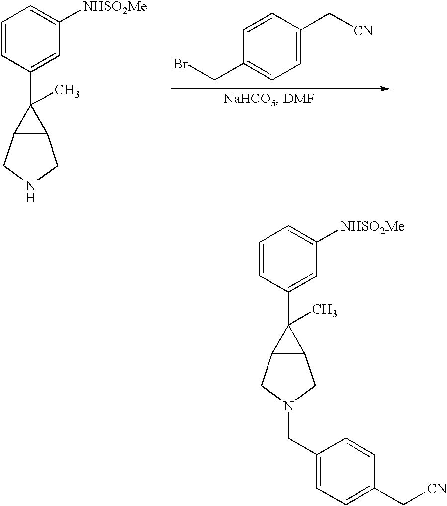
C1=CC(C2(C)C3C2CN(CC2=CC=C(C[CN])C=C2)C3)=CC([NHSO2Me])=C1.[H].C1=CC(C2(C)C3C2CNC3)=CC([NHSO2Me])=C1.C1(CBr)=CC=C(C[CN])C=C1
